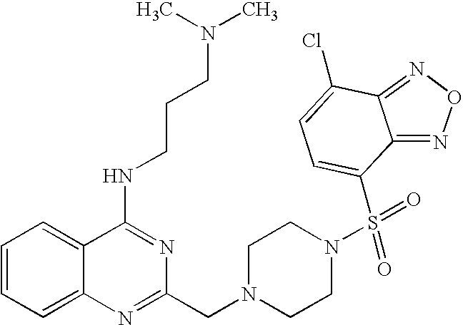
C1=CC=C2C(=C1)C(NCCCN(C)C)=NC(CN1CCN(S(C3=CC=C(Cl)C4=NON=C34)(=O)=O)CC1)=N2
